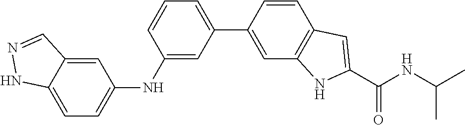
C1=CC(C2=CC=CC(NC3=CC=C4C(=C3)C=NN4)=C2)=CC2=C1C=C(C(NC(C)C)=O)N2
